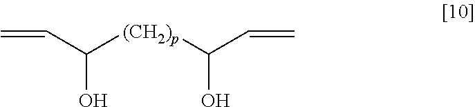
C=CC([(CH2)p]C(C=C)O)O
